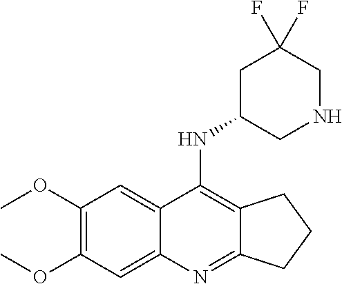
C1(OC)=C(OC)C=C2C(=C1)C(NC1CNCC(F)(F)C1)=C1C(=N2)CCC1
